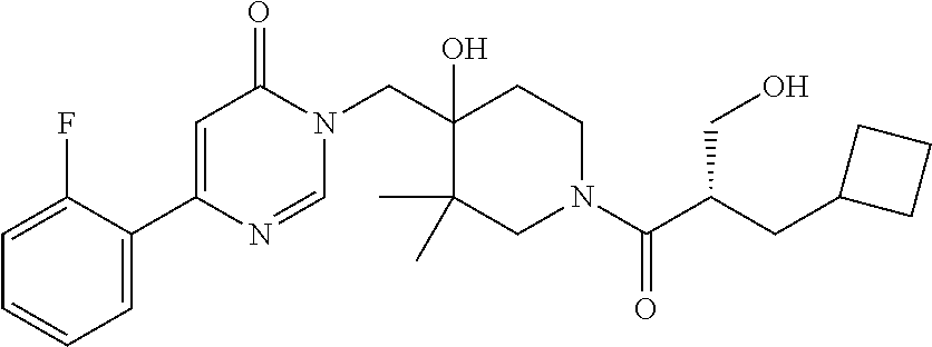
C1=C(F)C(C2=CC(=O)N(CC3(O)C(C)(C)CN(C(C(CC4CCC4)CO)=O)CC3)C=N2)=CC=C1
